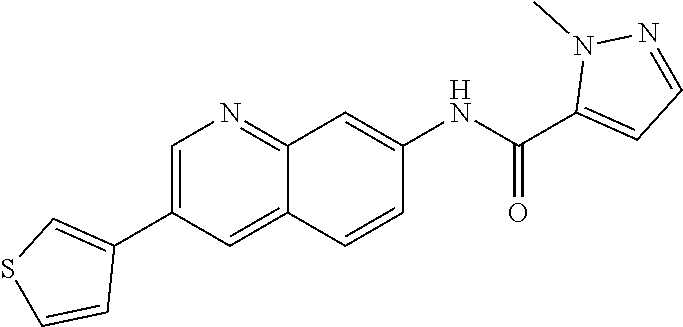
C1=C(C2=CSC=C2)C=C2C(=N1)C=C(NC(C1=CC=NN1C)=O)C=C2
